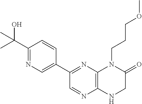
C12=C(N=C(C3=CN=C(C(O)(C)C)C=C3)C=N1)N(CCCOC)C(=O)CN2
